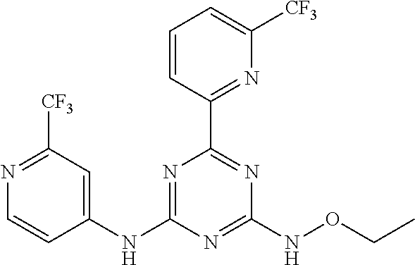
C1=CC(C2=NC(NOCC)=NC(NC3=CC([CF3])=NC=C3)=N2)=NC([CF3])=C1
